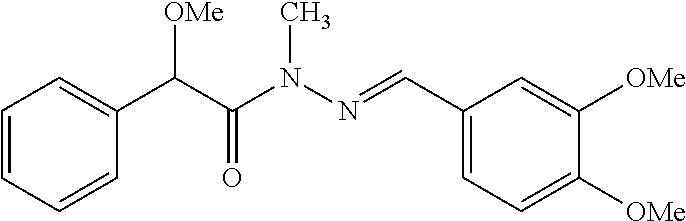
C(C(N(N=CC1=CC=C([OMe])C([OMe])=C1)C)=O)([OMe])C1=CC=CC=C1
